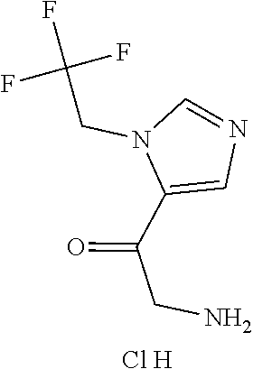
O=C(CN)C1=CN=CN1CC(F)(F)F.[Cl H]
